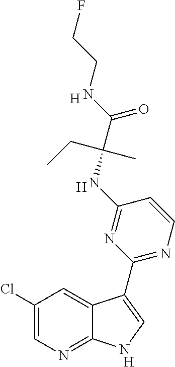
C1(Cl)=CN=C2C(=C1)C(C1=NC=CC(NC(C(NCCF)=O)(CC)C)=N1)=CN2.[H].[H].[H]
